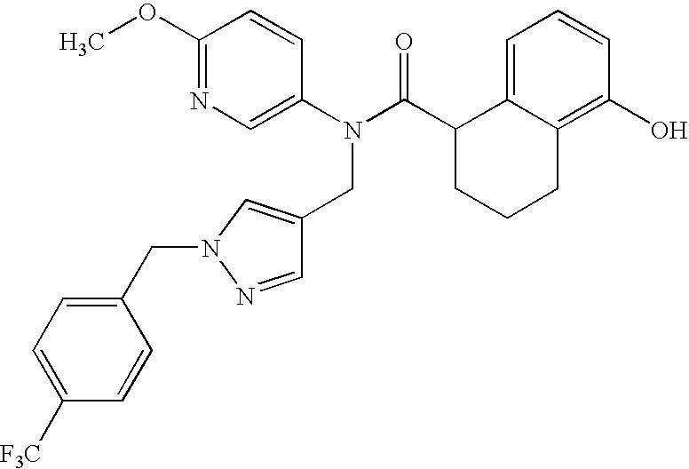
C1(OC)=NC=C(N(C(C2CCCC3=C(O)C=CC=C23)=O)CC2=CN(CC3=CC=C([F3C])C=C3)N=C2)C=C1
